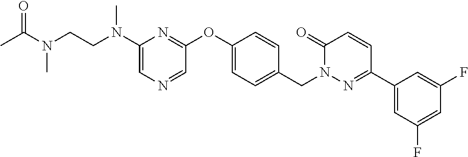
C1(N(CCN(C)C(=O)C)C)=CN=CC(OC2=CC=C(CN3N=C(C4=CC(F)=CC(F)=C4)C=CC3=O)C=C2)=N1
